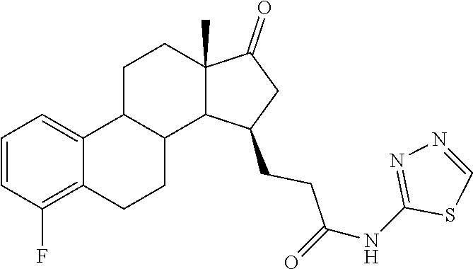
C1=CC(F)=C2C(=C1)C1CCC3(C)C(=O)CC(CCC(=O)NC4=NN=CS4)C3C1CC2
